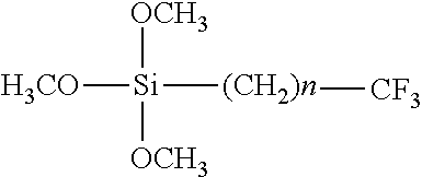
[H3CO][Si]([(CH2)n][CF3])([OCH3])[OCH3]
